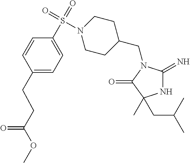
N1C(=N)N(CC2CCN(S(C3=CC=C(CCC(OC)=O)C=C3)(=O)=O)CC2)C(=O)C1(CC(C)C)C
